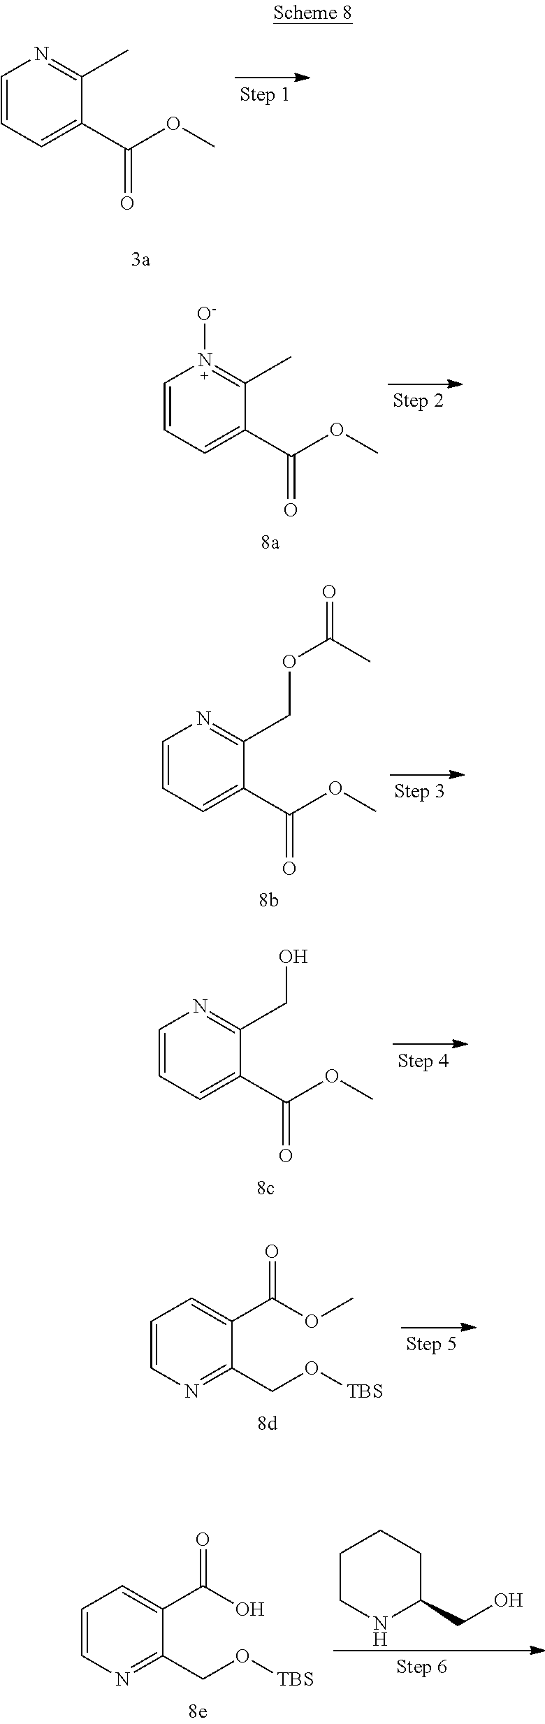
O(C)C(C1=CC=CN=C1C)=O.O(C)C(C1=CC=CN([O-])=C1C)=O.O(C)C(C1=CC=CN=C1COC(=O)C)=O.O(C)C(C1=CC=CN=C1CO)=O.C1=CN=C(CO[TBS])C(C(OC)=O)=C1.C1CNC(CO)CC1.C1=CN=C(CO[TBS])C(C(O)=O)=C1
